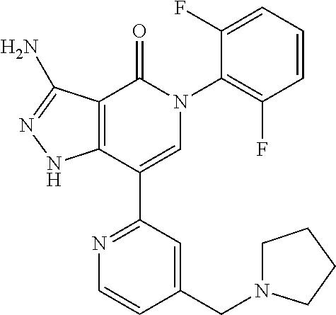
C1=CC=C(F)C(N2C(=O)C3=C(C(C4=NC=CC(CN5CCCC5)=C4)=C2)NN=C3N)=C1F
